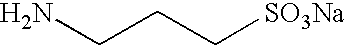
NCCC[SO3Na]
